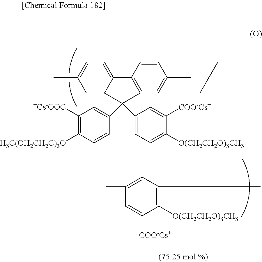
C1=C2C(=CC(C)=C1)C(C1=CC([+Cs-OOC])=C([H3C(OH2CH2C)3O])C=C1)(C1=CC=C([O(CH2CH2O)3CH3])C([COO-Cs+])=C1)C1=C2C=CC(C)=C1.C1(C)=C([O(CH2CH2O)3CH3])C([COO-Cs+])=CC(C)=C1
